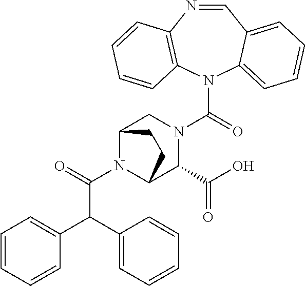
C(C(N1C2C(C(O)=O)N(C(N3C4=CC=CC=C4C=NC4=C3C=CC=C4)=O)CC1CC2)=O)(C1=CC=CC=C1)C1=CC=CC=C1
